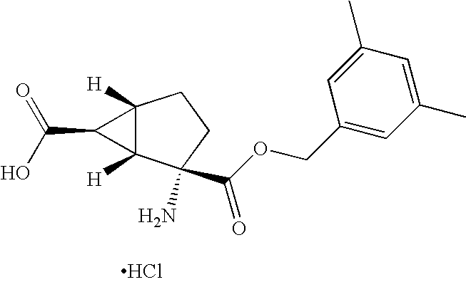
Cl.C12([H])C([H])(C(N)(C(OCC3=CC(C)=CC(C)=C3)=O)CC1)C2C(O)=O
